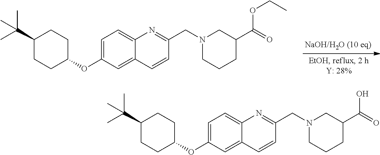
C1=C(OC2CCC(C(C)(C)C)CC2)C=C2C(=C1)N=C(CN1CCCC(C(=O)OCC)C1)C=C2.C1=C(OC2CCC(C(C)(C)C)CC2)C=C2C(=C1)N=C(CN1CCCC(C(=O)O)C1)C=C2
